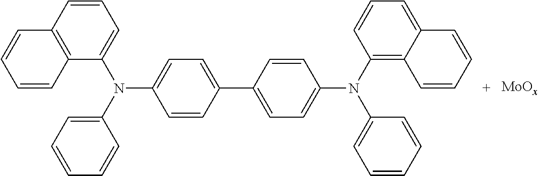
C1(C2=CC=C(N(C3=C4C(=CC=C3)C=CC=C4)C3=CC=CC=C3)C=C2)=CC=C(N(C2=CC=CC=C2)C2=CC=CC3=C2C=CC=C3)C=C1
